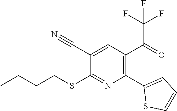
C1(C2=CC=CS2)=C(C(=O)C(F)(F)F)C=C(C#N)C(SCCCC)=N1
